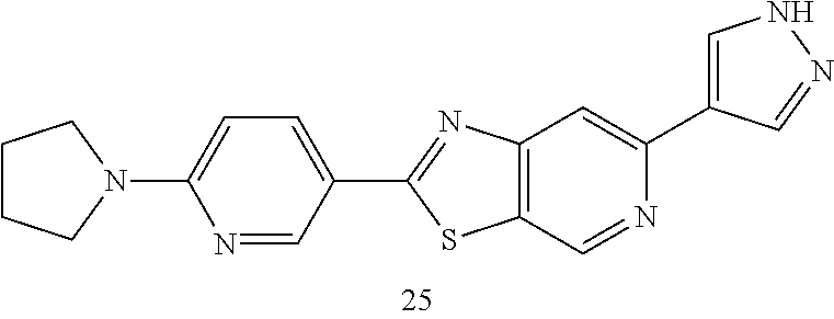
C1CCN(C2=CC=C(C3=NC4=C(C=NC(C5=CNN=C5)=C4)S3)C=N2)C1
